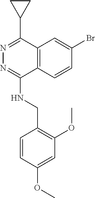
C12=C(C=CC(Br)=C1)C(NCC1=C(OC)C=C(OC)C=C1)=NN=C2C1CC1
